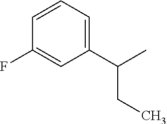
C1(C(C)CC)=CC=CC(F)=C1
